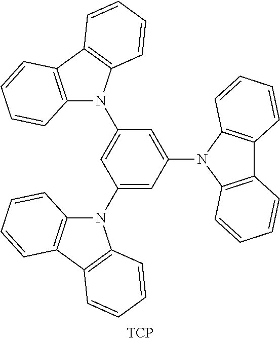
[TCP].C1=C(N2C3=C(C4=C2C=CC=C4)C=CC=C3)C=C(N2C3=C(C4=C2C=CC=C4)C=CC=C3)C=C1N1C2=C(C3=C1C=CC=C3)C=CC=C2
